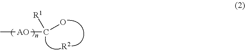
C[AO]C([R1])O.[R2]
